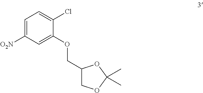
[O2N]C1=CC=C(Cl)C(OCC2COC(C)(C)O2)=C1
